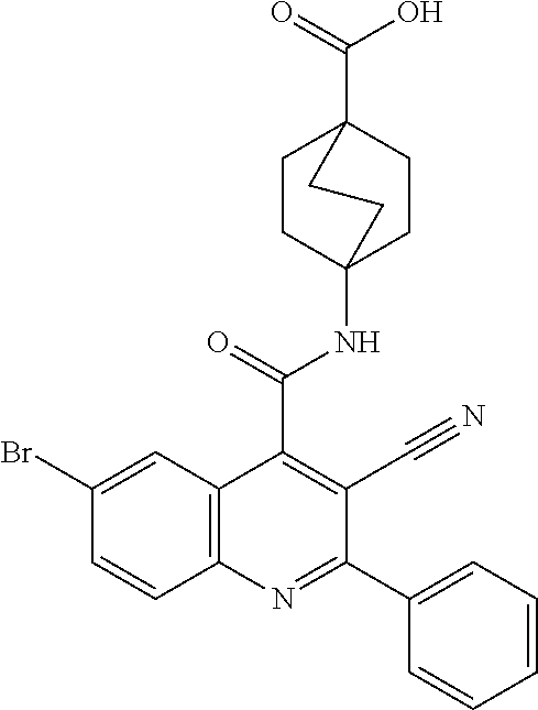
C12=C(C=C(Br)C=C1)C(C(=O)NC13CCC(C(=O)O)(CC1)CC3)=C(C#N)C(C1=CC=CC=C1)=N2
